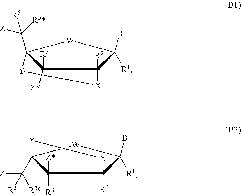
C1([Z*])([R3])C2(C([R5*])([Z])[R5])[Y][X]C1([R2])C([R1])(B)[W]2.C1([R3])([Z*])C2(C([R5*])([Z])[R5])[Y][X]C1([R2])C([R1])(B)[W]2
